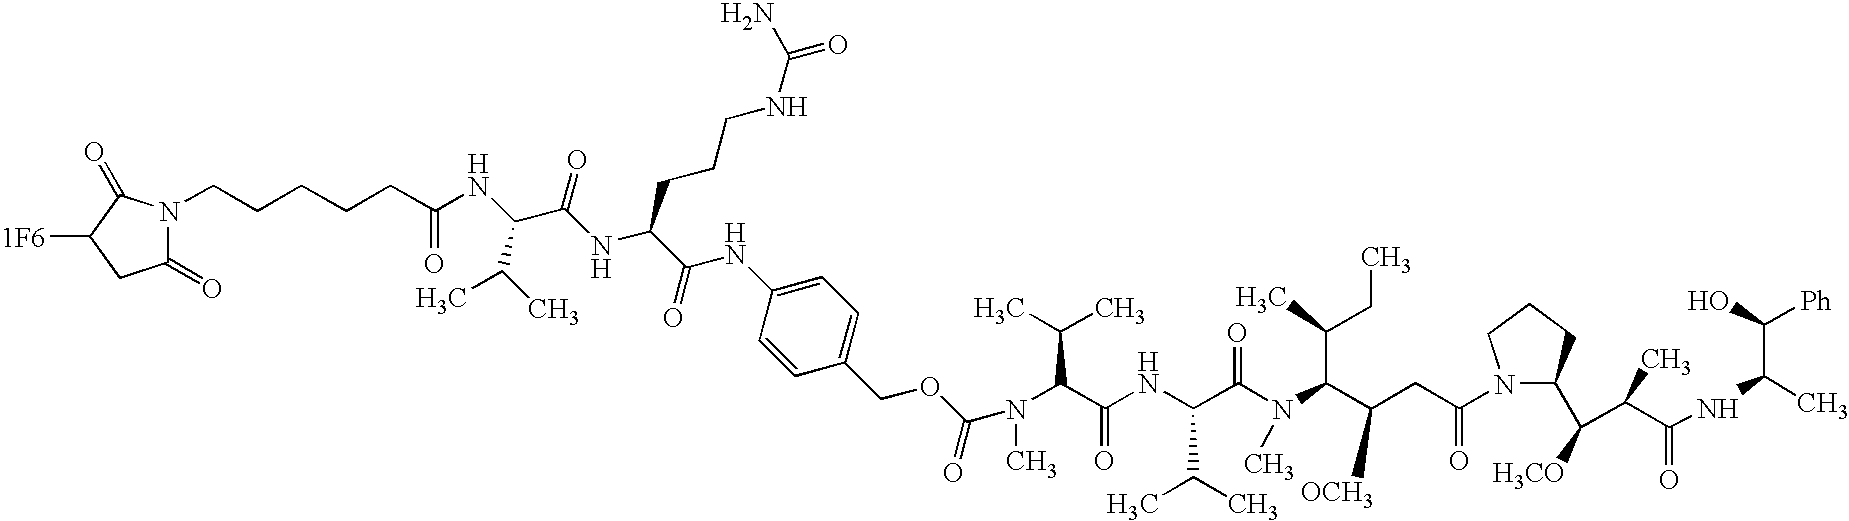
C1(=O)N(CCCCCC(NC(C(NC(C(NC2=CC=C(COC(=O)N(C(C(C)C)C(NC(C(N(C(C(CC(N3C(C(C(C(NC(C)C([Ph])O)=O)C)[H3CO])CCC3)=O)[OCH3])C(CC)C)C)=O)C(C)C)=O)C)C=C2)=O)CCCNC(=O)N)=O)C(C)C)=O)C(=O)C([1F6])C1
